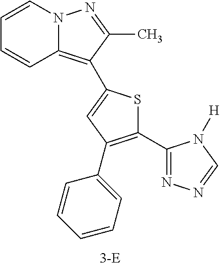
C1(C2=NN=CN2[H])=C(C2=CC=CC=C2)C=C(C2=C3C=CC=CN3N=C2C)S1
